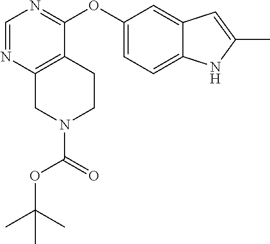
C1(OC2=NC=NC3=C2CCN(C(OC(C)(C)C)=O)C3)=CC=C2C(=C1)C=C(C)N2
